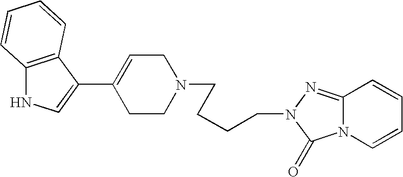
C12=C(C(C3=CCN(CCCCN4N=C5N(C4=O)C=CC=C5)CC3)=CN1)C=CC=C2
